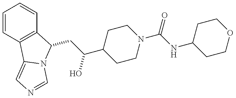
C(C(O)C1CCN(C(=O)NC2CCOCC2)CC1)C1C2=C(C=CC=C2)C2=CN=CN21
